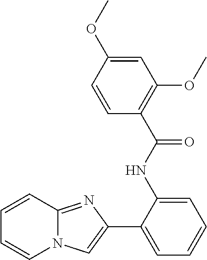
C1(C2=CN3C(=N2)C=CC=C3)=CC=CC=C1NC(C1=C(OC)C=C(OC)C=C1)=O
